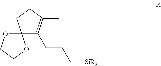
C12(C(CCC[SiR3])=C(C)CC1)OCCO2
